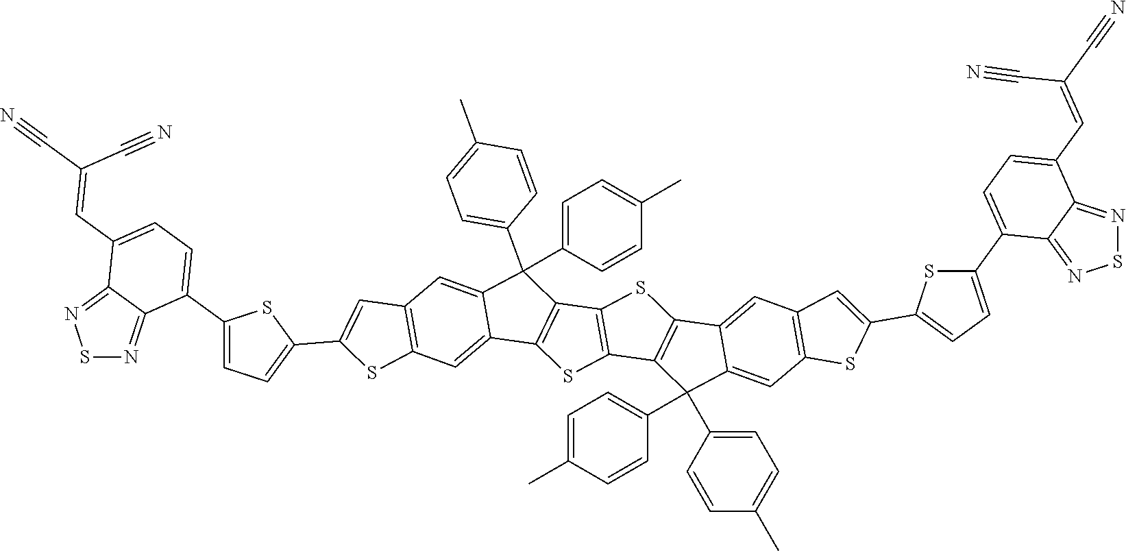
C12=C(C=C3C(=C1)C(C1=CC=C(C)C=C1)(C1=CC=C(C)C=C1)C1=C3SC3=C1SC1=C3C(C3=CC=C(C)C=C3)(C3=CC=C(C)C=C3)C3=CC4=C(C=C13)C=C(C1=CC=C(C3=CC=C(C=C(C#N)C#N)C5=NSN=C35)S1)S4)SC(C1=CC=C(C3=CC=C(C=C(C#N)C#N)C4=NSN=C34)S1)=C2
